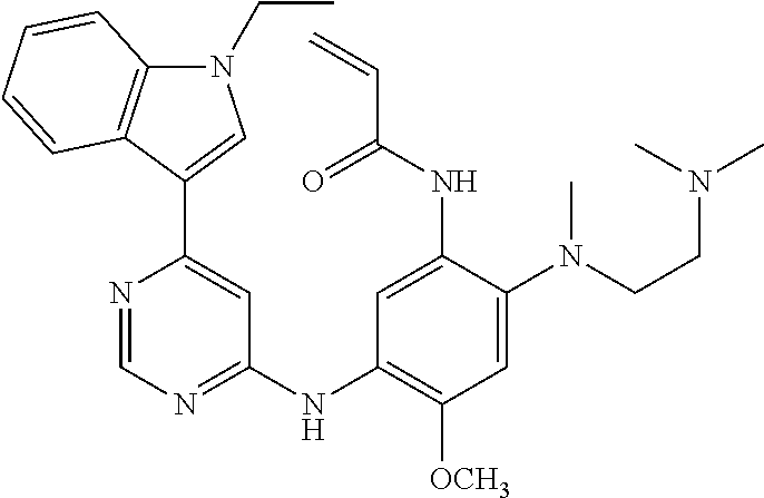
C1=NC(C2=CN(CC)C3=C2C=CC=C3)=CC(NC2=C([OCH3])C=C(N(CCN(C)C)C)C(NC(C=C)=O)=C2)=N1
